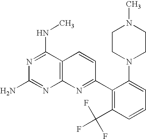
N1=C(NC)C2=C(N=C1N)N=C(C1=C(C(F)(F)F)C=CC=C1N1CCN(C)CC1)C=C2
